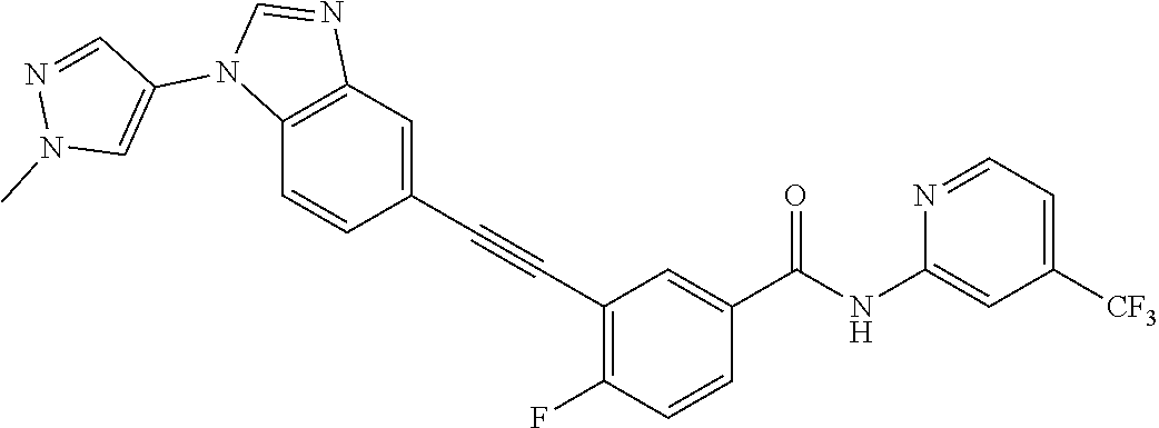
C1([CF3])=CC=NC(NC(C2=CC(C#CC3=CC4=C(C=C3)N(C3=CN(C)N=C3)C=N4)=C(F)C=C2)=O)=C1
